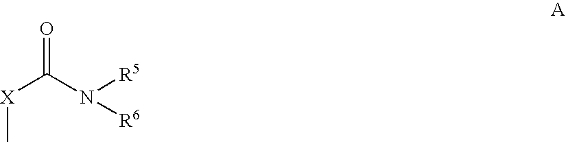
[X](C)C(N([R5])[R6])=O
